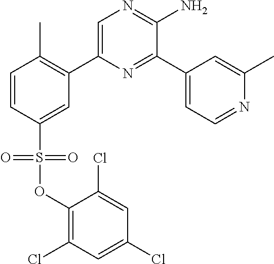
C1(C2=C(C)C=CC(S(OC3=C(Cl)C=C(Cl)C=C3Cl)(=O)=O)=C2)=CN=C(N)C(C2=CC=NC(C)=C2)=N1
